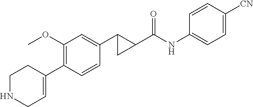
C1(OC)=C(C2=CCNCC2)C=CC(C2C(C(NC3=CC=C([CN])C=C3)=O)C2)=C1
